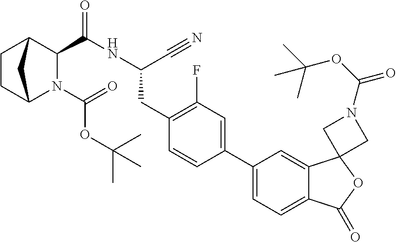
C1CC2N(C(OC(C)(C)C)=O)C(C(NC(C#N)CC3=C(F)C=C(C4=CC=C5C(=C4)C4(OC5=O)CN(C(=O)OC(C)(C)C)C4)C=C3)=O)C1C2
